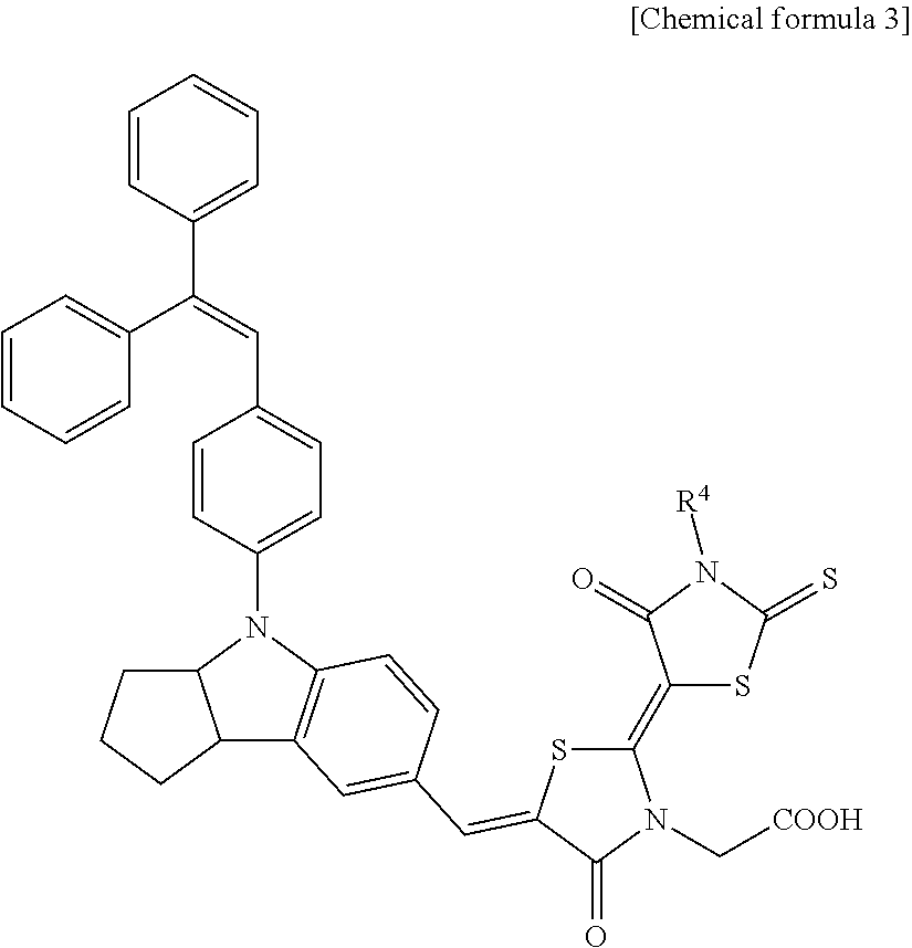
C1=CC(C(C2=CC=CC=C2)=CC2=CC=C(N3C4C(C5=C3C=CC(C=C3SC(=C6SC(=S)N([R4])C6=O)N(C[COOH])C3=O)=C5)CCC4)C=C2)=CC=C1
